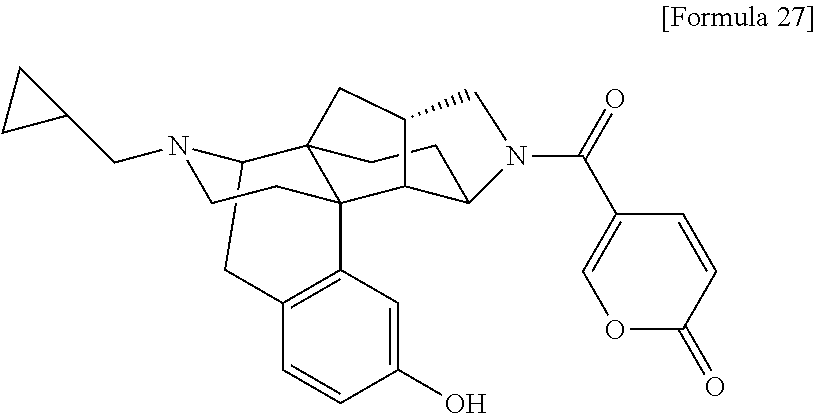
C12CC3=C(C=C(O)C=C3)C3(C14CCC1C3C(C4)CN1C(=O)C1=COC(=O)C=C1)CCN2CC1CC1
